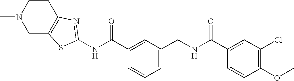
N(C(C1=CC(CNC(C2=CC(Cl)=C(OC)C=C2)=O)=CC=C1)=O)C1=NC2=C(CN(C)CC2)S1
